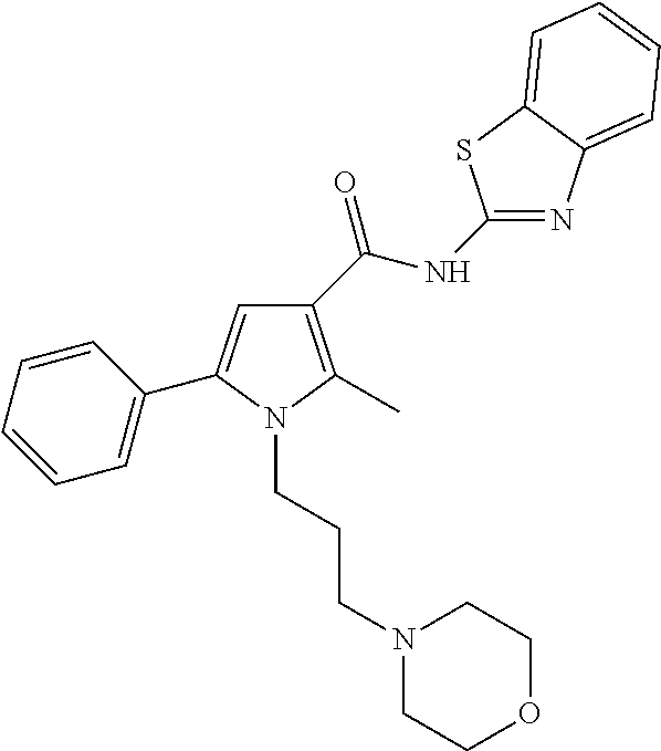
C1(C(NC2=NC3=CC=CC=C3S2)=O)=C(C)N(CCCN2CCOCC2)C(C2=CC=CC=C2)=C1
